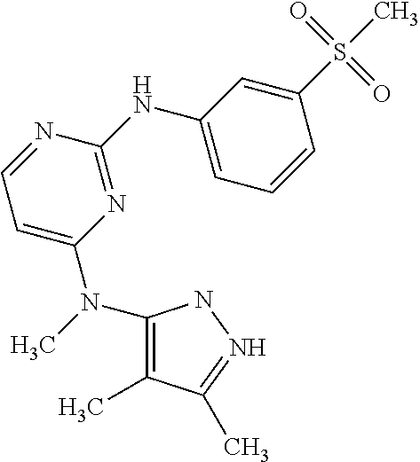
CN(C1=C(C)C(C)=NN1)C1=CC=NC(NC2=CC=CC(S(=O)(=O)C)=C2)=N1
